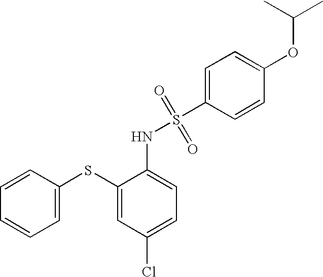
C1=C(SC2=CC(Cl)=CC=C2NS(C2=CC=C(OC(C)C)C=C2)(=O)=O)C=CC=C1
